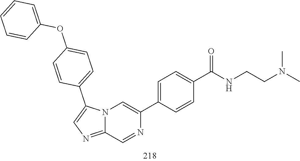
C12=NC=C(C3=CC=C(OC4=CC=CC=C4)C=C3)N1C=C(C1=CC=C(C(=O)NCCN(C)C)C=C1)N=C2
